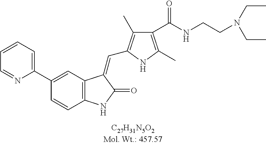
C1(C2=CC3=C(C=C2)NC(=O)C3=CC2=C(C)C(C(NCCN(CC)CC)=O)=C(C)N2)=CC=CC=N1
